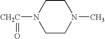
[CH2C](=O)N1CCN(C)CC1
